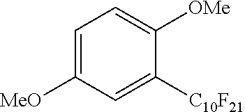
C1=C([MeO])C=C([C10F21])C([OMe])=C1
